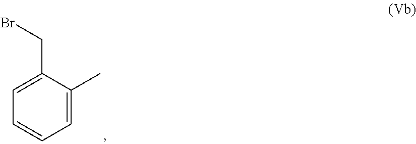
C1=C(CBr)C(C)=CC=C1
